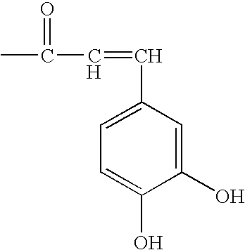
C1=C(C=CC(C)=O)C=C(O)C(O)=C1
